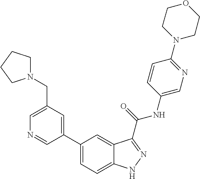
C1(CN2CCCC2)=CN=CC(C2=CC=C3C(=C2)C(C(NC2=CN=C(N4CCOCC4)C=C2)=O)=NN3)=C1
